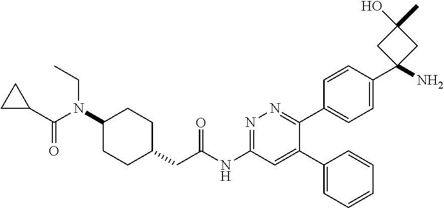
C1(N(C(=O)C2CC2)CC)CCC(CC(NC2=NN=C(C3=CC=C(C4(N)CC(O)(C)C4)C=C3)C(C3=CC=CC=C3)=C2)=O)CC1
